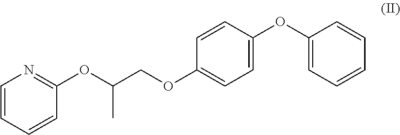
C1=CC=CC(OC(COC2=CC=C(OC3=CC=CC=C3)C=C2)C)=N1
